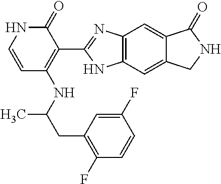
C1=CNC(=O)C(C2=NC3=C(N2)C=C2C(=C3)C(=O)NC2)=C1NC(CC1=C(F)C=CC(F)=C1)C
